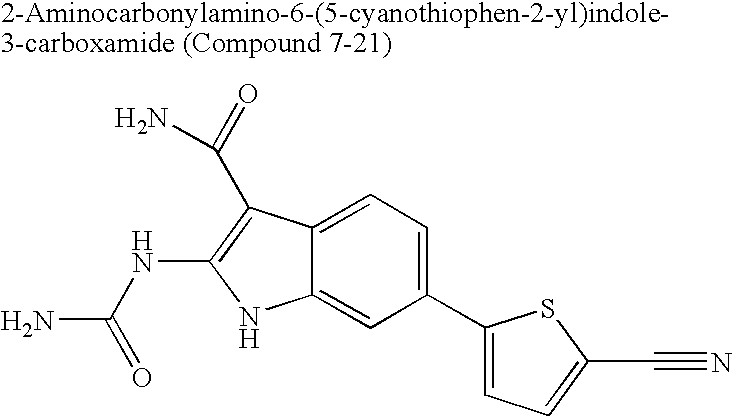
C1(C2=CC=C(C#N)S2)=CC=C2C(=C1)NC(NC(N)=O)=C2C(=O)N
